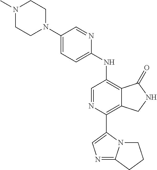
N1(C)CCN(C2=CC=C(NC3=C4C(=C(C5=CN=C6N5CCC6)N=C3)CNC4=O)N=C2)CC1
